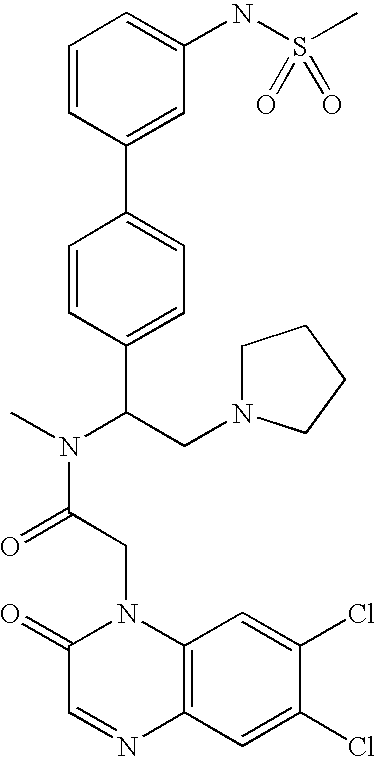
C(C(N(C)C(CN1CCCC1)C1=CC=C(C2=CC(NS(C)(=O)=O)=CC=C2)C=C1)=O)N1C2=C(C=C(Cl)C(Cl)=C2)N=CC1=O
